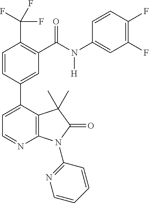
C1=CC(C2=CC=NC3=C2C(C)(C)C(=O)N3C2=NC=CC=C2)=CC(C(N([H])C2=CC(F)=C(F)C=C2)=O)=C1C(F)(F)F
